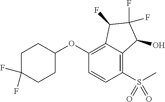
C1(OC2CCC(F)(F)CC2)=C2C(=C(S(C)(=O)=O)C=C1)C(O)C(F)(F)C2F
